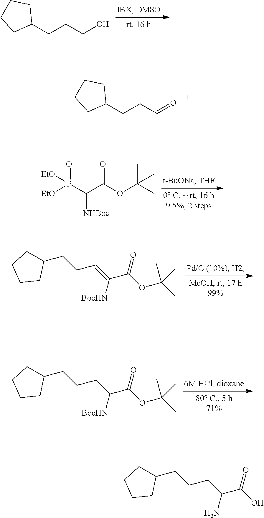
[EtO]P(C(C(OC(C)(C)C)=O)[NHBoc])([EtO])=O.C(CCO)C1CCCC1.C(CC=O)C1CCCC1.C(C(OC(C)(C)C)=O)([BocHN])=CCCC1CCCC1.C(C(OC(C)(C)C)=O)([BocHN])CCCC1CCCC1.C(C(O)=O)(N)CCCC1CCCC1
